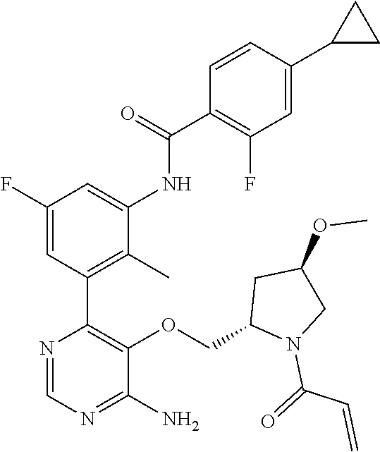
C1(F)=CC(C2=C(OCC3N(C(=O)C=C)CC(OC)C3)C(N)=NC=N2)=C(C)C(NC(C2=C(F)C=C(C3CC3)C=C2)=O)=C1
